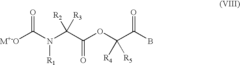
C(N(C(C(OC(C(B)=O)([R5])[R4])=O)([R3])[R2])[R1])([M+-O])=O
